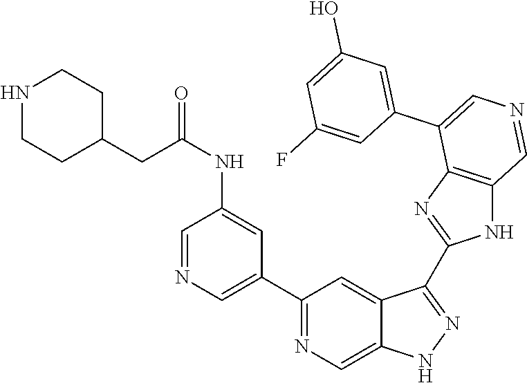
C1(C2=CN=CC(NC(=O)CC3CCNCC3)=C2)=NC=C2C(=C1)C(C1=NC3=C(N1)C=NC=C3C1=CC(O)=CC(F)=C1)=NN2
